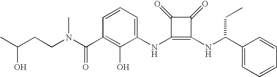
N(C1=C(NC(C2=CC=CC=C2)CC)C(=O)C1=O)C1=CC=CC(C(=O)N(C)CCC(O)C)=C1O
